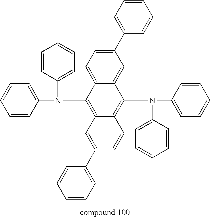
C1=CC(N(C2=C3C(=C(N(C4=CC=CC=C4)C4=CC=CC=C4)C4=CC(C5=CC=CC=C5)=CC=C24)C=CC(C2=CC=CC=C2)=C3)C2=CC=CC=C2)=CC=C1
